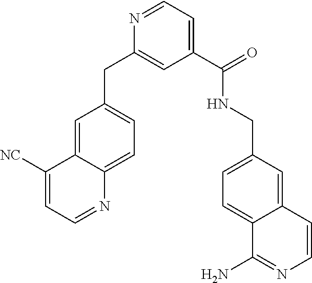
C1([NC])=CC=NC2=CC=C(CC3=CC(C(=O)NCC4=CC=C5C(=C4)C=CN=C5N)=CC=N3)C=C12
